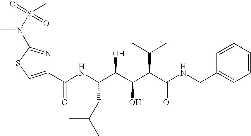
C1(C(NC(C(C(C(C(NCC2=CC=CC=C2)=O)C(C)C)O)O)CC(C)C)=O)=CSC(N(C)S(=O)(=O)C)=N1
